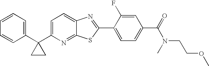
C1=CC=C(C2(C3=CC=C4C(=N3)SC(C3=CC=C(C(=O)N(CCOC)C)C=C3F)=N4)CC2)C=C1
